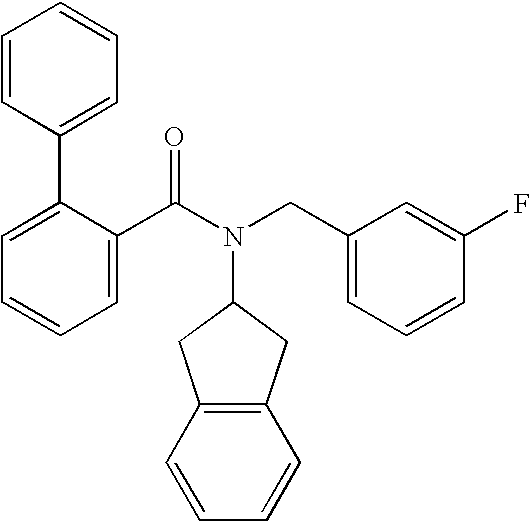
C1=CC=C(C2=CC=CC=C2)C(C(N(CC2=CC=CC(F)=C2)C2CC3=C(C2)C=CC=C3)=O)=C1
